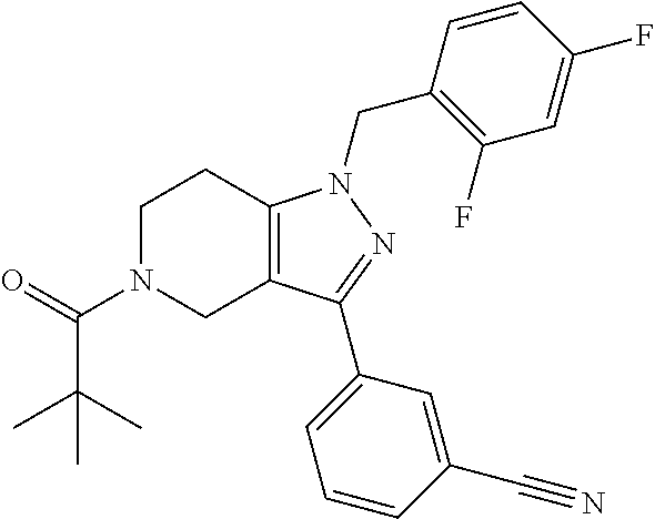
C1N(C(=O)C(C)(C)C)CC2=C(C1)N(CC1=C(F)C=C(F)C=C1)N=C2C1=CC=CC(C#N)=C1
